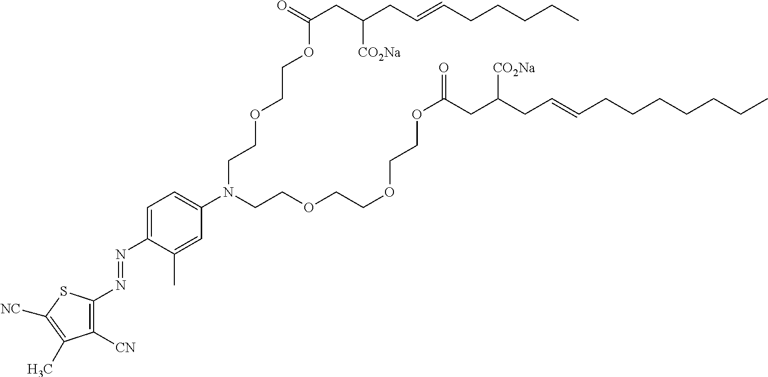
O(CCOCCN(C1=CC=C(N=NC2=C([CN])C(C)=C([NC])S2)C(C)=C1)CCOCCOCCOC(=O)CC(CC=CCCCCCCC)[CO2Na])C(=O)CC(CC=CCCCCC)[CO2Na]
